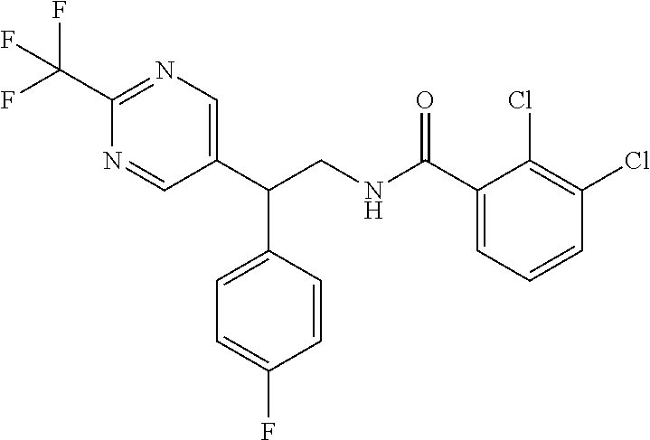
C1(C(NCC(C2=CN=C(C(F)(F)F)N=C2)C2=CC=C(F)C=C2)=O)=CC=CC(Cl)=C1Cl
